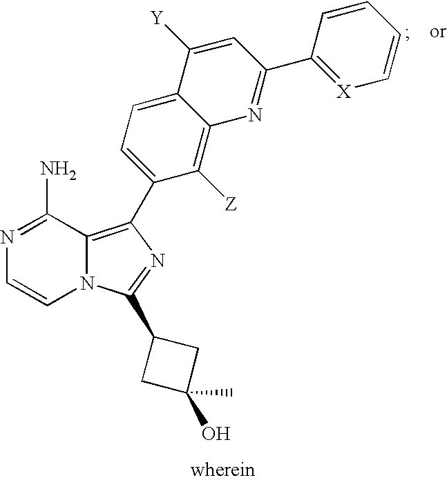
N1=C(N)C2=C(C3=CC=C4C(=C3[Z])N=C(C3=[X]C=CC=C3)C=C4[Y])N=C(C3CC(O)(C)C3)N2C=C1
